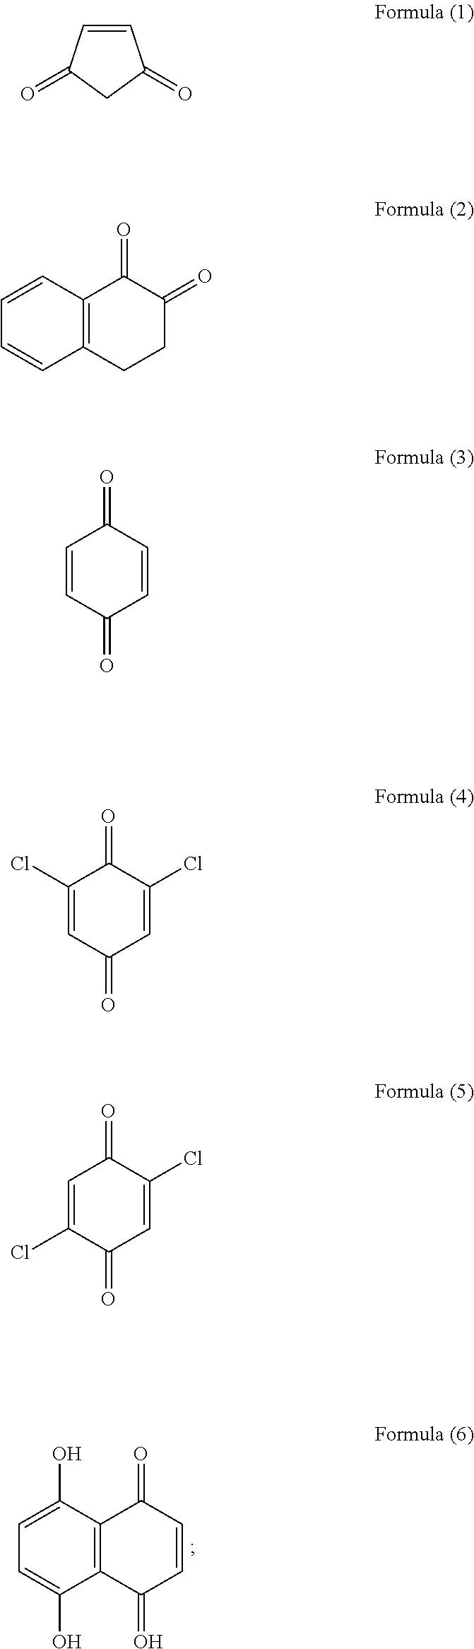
C1=C(O)C2=C(C(O)=C1)C(=O)C=CC2=O.C1=CC(=O)CC1=O.C1=CC2=C(C=C1)C(=O)C(=O)CC2.C1=CC(=O)C=CC1=O.C1(Cl)=CC(=O)C(Cl)=CC1=O.C1=C(Cl)C(=O)C(Cl)=CC1=O
